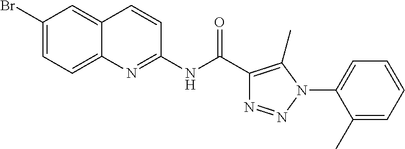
C1(NC(=O)C2=C(C)N(C3=CC=CC=C3C)N=N2)=NC2=CC=C(Br)C=C2C=C1
